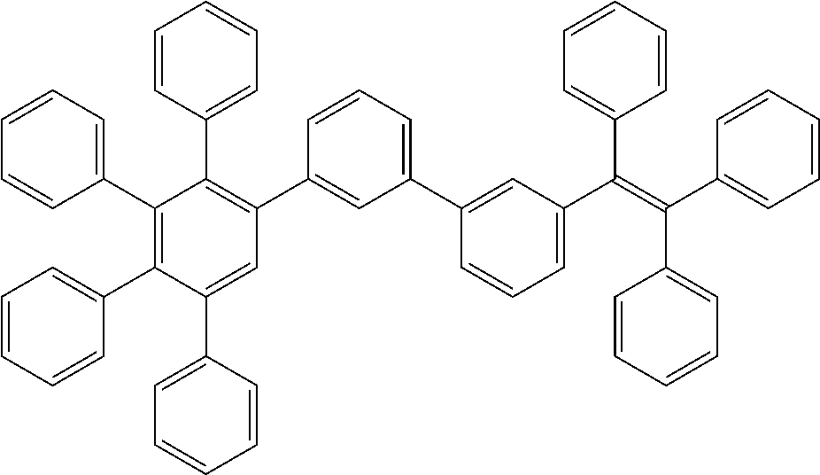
C1=CC=C(C2=C(C3=CC=CC=C3)C(C3=CC=CC=C3)=CC(C3=CC(C4=CC(C(=C(C5=CC=CC=C5)C5=CC=CC=C5)C5=CC=CC=C5)=CC=C4)=CC=C3)=C2C2=CC=CC=C2)C=C1
